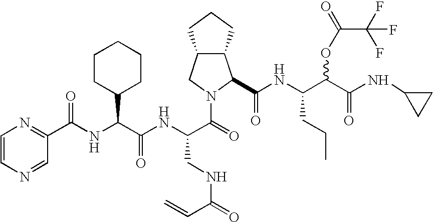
C12C(CCC1)C(C(NC(C(C(NC1CC1)=O)OC(=O)C(F)(F)F)CCC)=O)N(C(=O)C(NC(C(NC(C1=NC=CN=C1)=O)C1CCCCC1)=O)CNC(=O)C=C)C2
